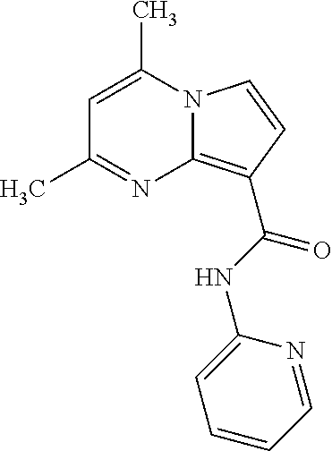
C1=C(C)N2C(=C(C(NC3=CC=CC=N3)=O)C=C2)N=C1C
